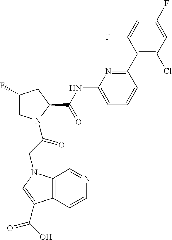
C1(F)CN(C(CN2C3=C(C(C(O)=O)=C2)C=CN=C3)=O)C(C(=O)NC2=CC=CC(C3=C(Cl)C=C(F)C=C3F)=N2)C1
